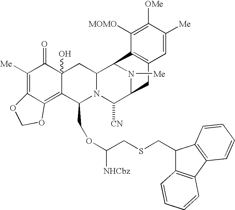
C1([Me])=C2C(=C3C(O)(C1=O)CC1N(C3COC(CSCC3C4=C(C5=C3C=CC=C5)C=CC=C4)[NHCbz])C([CN])C3N([Me])C1C1=C(C3)C=C([Me])C([OMe])=C1[MOMO])OCO2
